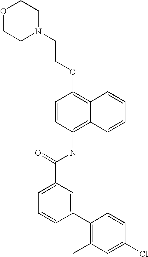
O1CCN(CCOC2=C3C(=C(NC(C4=CC=CC(C5=C(C)C=C(Cl)C=C5)=C4)=O)C=C2)C=CC=C3)CC1
